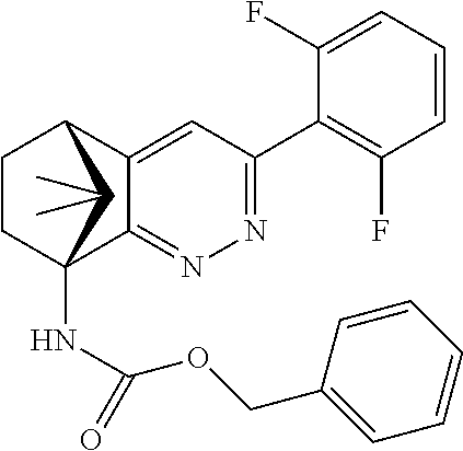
N1=C(C2=C(F)C=CC=C2F)C=C2C(=N1)C1(NC(=O)OCC3=CC=CC=C3)CCC2C1(C)C
